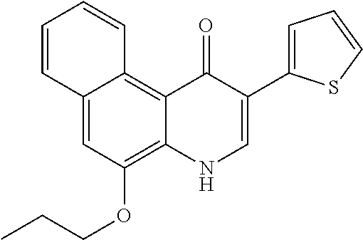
C1=CC2=CC(OCCC)=C3C(=C2C=C1)C(=O)C(C1=CC=CS1)=CN3
